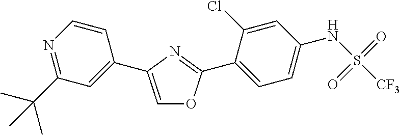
C1=C(C2=CC(C(C)(C)C)=NC=C2)N=C(C2=CC=C(NS(=O)(=O)[CF3])C=C2Cl)O1
